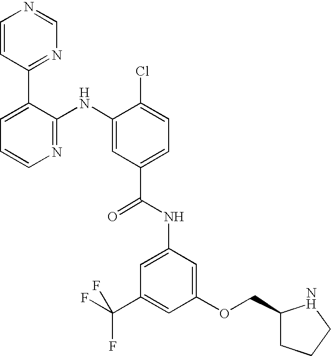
C1=CC(C2=CC=CN=C2NC2=CC(C(NC3=CC(C(F)(F)F)=CC(OCC4CCCN4)=C3)=O)=CC=C2Cl)=NC=N1
